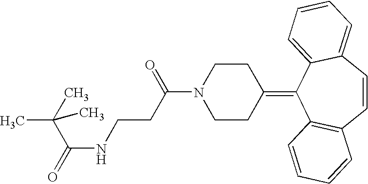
C1CN(C(CCNC(C(C)(C)C)=O)=O)CCC1=C1C2=C(C=CC3=CC=CC=C13)C=CC=C2
